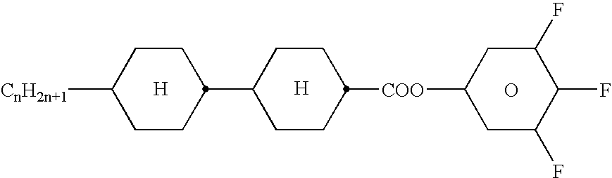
[H].[H].C1CC([CnH2n+1])CCC1C1CCC([COO]C2CC(F)C(F)C(F)C2)CC1.O
